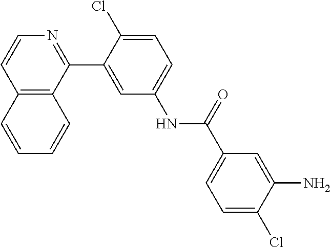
C12=C(C(C3=CC(NC(C4=CC=C(Cl)C(N)=C4)=O)=CC=C3Cl)=NC=C1)C=CC=C2
